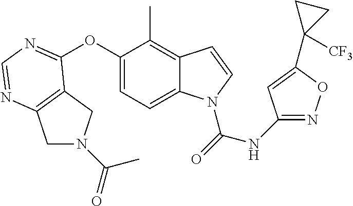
C12=C(N=CN=C1OC1=CC=C3C(=C1C)C=CN3C(=O)NC1=NOC(C3([CF3])CC3)=C1)CN(C(=O)C)C2
